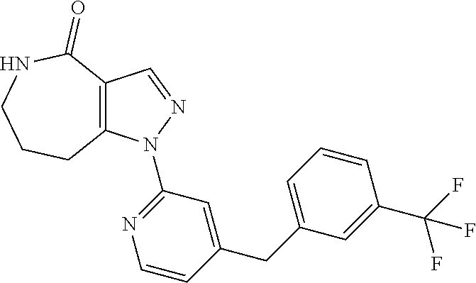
C12=C(C=NN1C1=NC=CC(CC3=CC=CC(C(F)(F)F)=C3)=C1)C(=O)NCCC2
